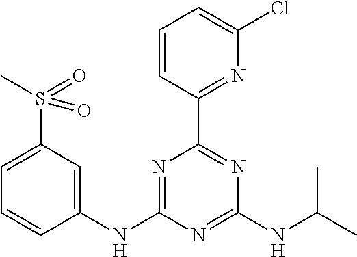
C1(NC2=NC(C3=NC(Cl)=CC=C3)=NC(NC(C)C)=N2)=CC(S(C)(=O)=O)=CC=C1
